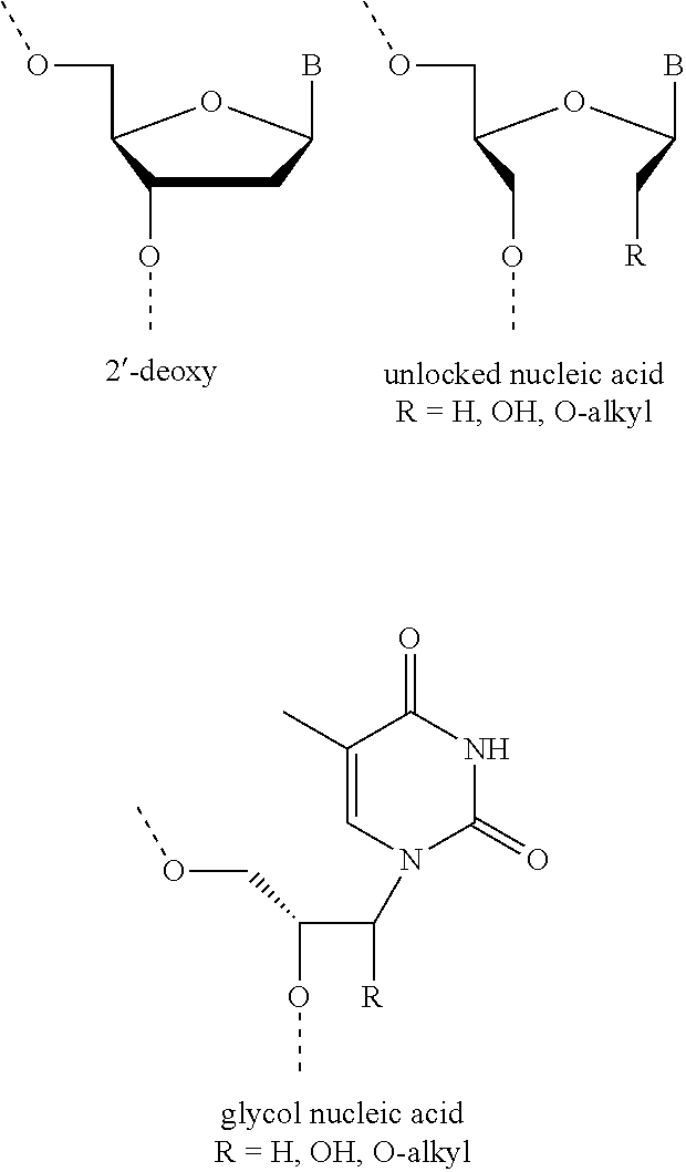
C1(OC)CC(B)OC1COC.C(C(OC(C[R])B)COC)OC.C(C([R])N1C=C(C)C(=O)NC1=O)(OC)COC
